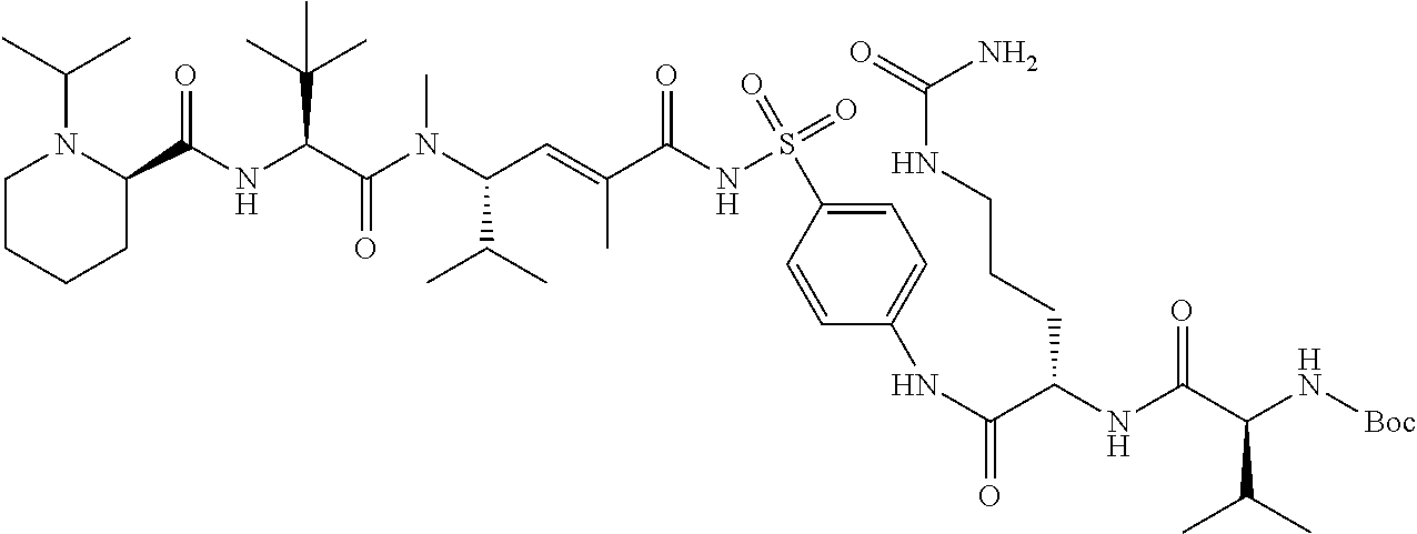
C1CCCC(C(NC(C(=O)N(C(C(C)C)C=C(C)C(NS(=O)(=O)C2=CC=C(NC(C(NC(C(N[Boc])C(C)C)=O)CCCNC(N)=O)=O)C=C2)=O)C)C(C)(C)C)=O)N1C(C)C
